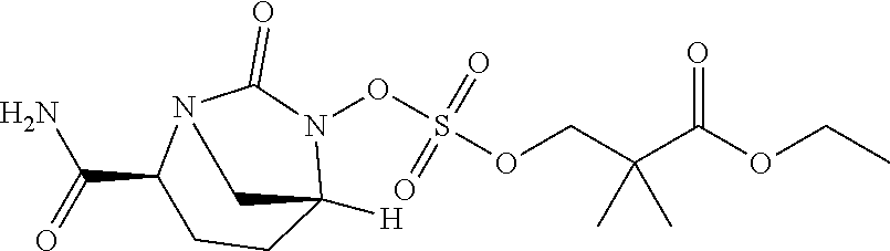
S(OCC(C(OCC)=O)(C)C)(ON1C(=O)N2C(C(=O)N)CCC1([H])C2)(=O)=O
